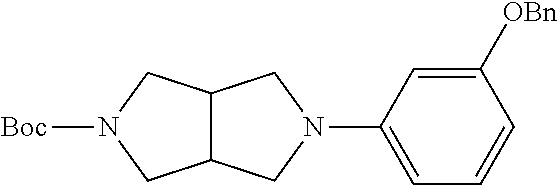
C12C(CN(C3=CC=CC([OBn])=C3)C1)CN([Boc])C2
